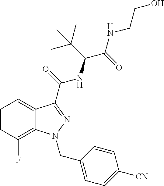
C1=CC(F)=C2C(=C1)C(C(=O)NC(C(NCCO)=O)C(C)(C)C)=NN2CC1=CC=C([CN])C=C1
